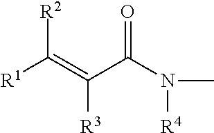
[R1]C(=C(C(N(C)[R4])=O)[R3])[R2]
